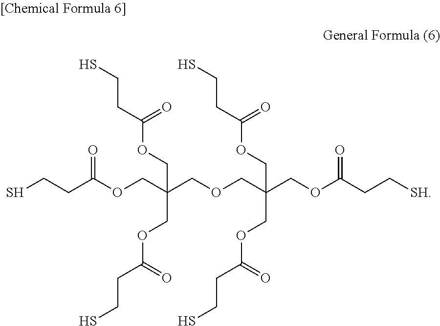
SCCC(OCC(COCC(COC(CC[SH])=O)(COC(CCS)=O)COC(CCS)=O)(COC(CCS)=O)COC(CCS)=O)=O
